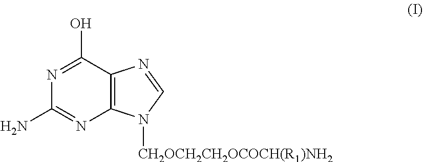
C12=C(C(O)=NC(N)=N1)N=CN2[CH2OCH2CH2OCOCH(R1)NH2]
